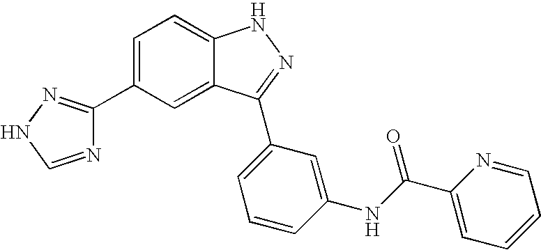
C1=C(C2=NNC=N2)C=C2C(=C1)NN=C2C1=CC=CC(NC(=O)C2=CC=CC=N2)=C1
